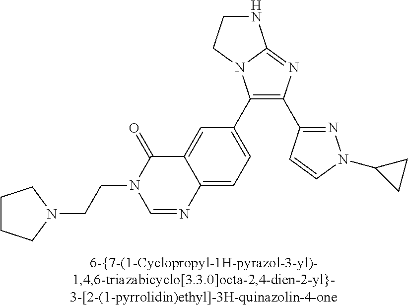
C1(C2=CC=C3C(=C2)C(=O)N(CCN2CCCC2)C=N3)=C(C2=NN(C3CC3)C=C2)N=C2N1CCN2
